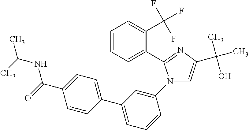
N1(C2=CC(C3=CC=C(C(NC(C)C)=O)C=C3)=CC=C2)C=C(C(C)(O)C)N=C1C1=CC=CC=C1C(F)(F)F
